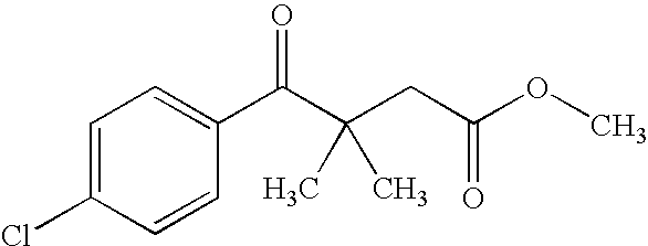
C1=C(Cl)C=CC(C(C(CC(OC)=O)(C)C)=O)=C1
